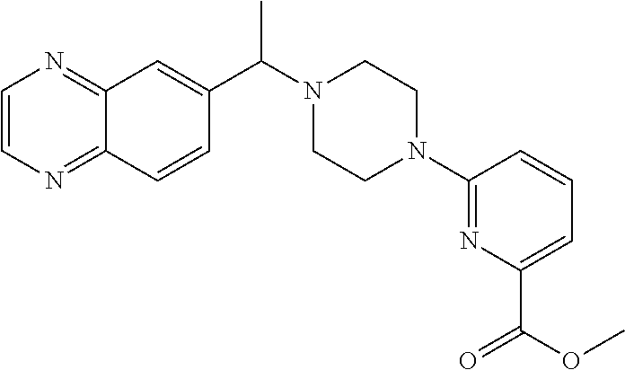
C12=NC=CN=C1C=CC(C(N1CCN(C3=NC(C(OC)=O)=CC=C3)CC1)C)=C2
